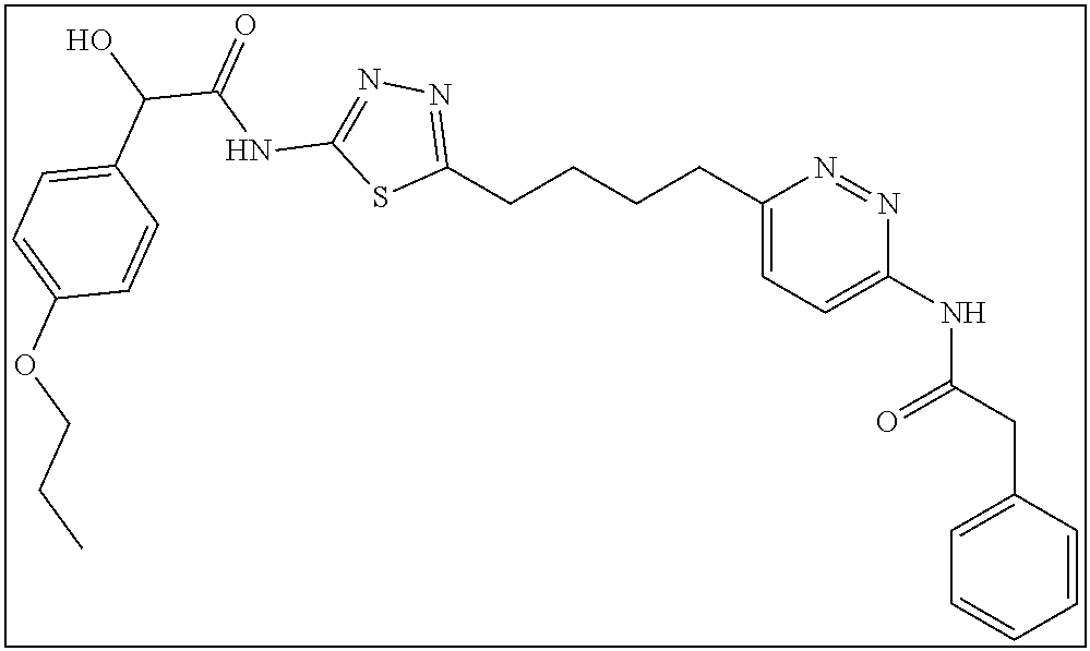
C1(CCCCC2=NN=C(NC(C(O)C3=CC=C(OCCC)C=C3)=O)S2)=CC=C(NC(CC2=CC=CC=C2)=O)N=N1
